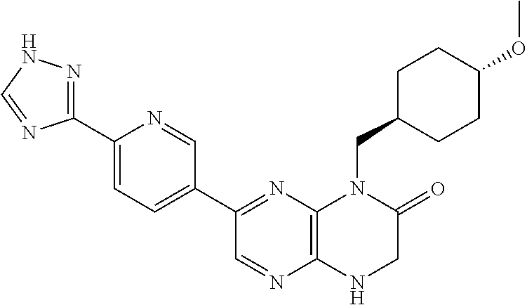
C1(C2=NNC=N2)=CC=C(C2=NC3=C(N=C2)NCC(=O)N3CC2CCC(OC)CC2)C=N1
